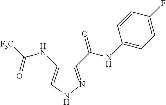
C1(C(NC2=CC=C(F)C=C2)=O)=NNC=C1NC([F3C])=O
